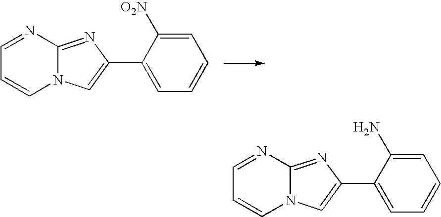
C12=NC(C3=CC=CC=C3[O2N])=CN1C=CC=N2.C12=NC(C3=CC=CC=C3N)=CN1C=CC=N2
